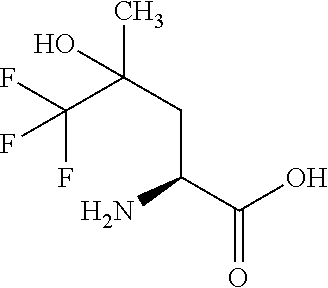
CC(CC(C(O)=O)N)(C(F)(F)F)O
